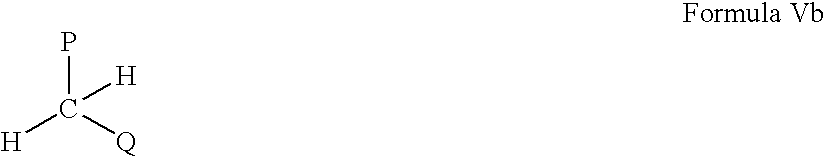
PC([H])([Q])[H]
